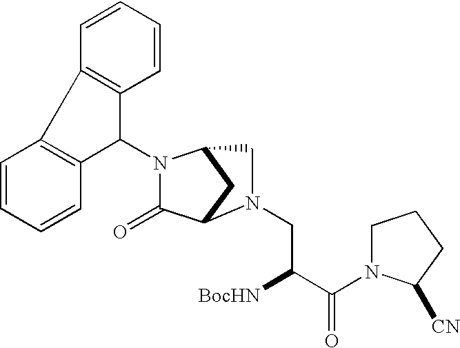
C1(=O)C2CC(CN2CC([BocHN])C(=O)N2CCCC2[CN])N1C1C2=C(C3=C1C=CC=C3)C=CC=C2
